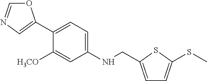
O1C=NC=C1C1=CC=C(NCC2=CC=C(SC)S2)C=C1[H3CO]
